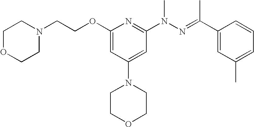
N1(CCOC2=CC(N3CCOCC3)=CC(N(N=C(C3=CC(C)=CC=C3)C)C)=N2)CCOCC1
